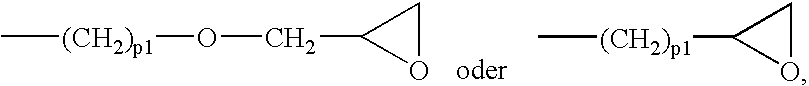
C[(CH2)p1]OCC1OC1.[oder].C[(CH2)p1]C1OC1
